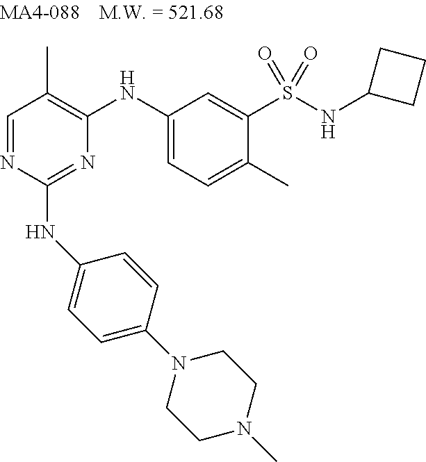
N1=C(NC2=CC=C(N3CCN(C)CC3)C=C2)N=CC(C)=C1NC1=CC=C(C)C(S(NC2CCC2)(=O)=O)=C1
